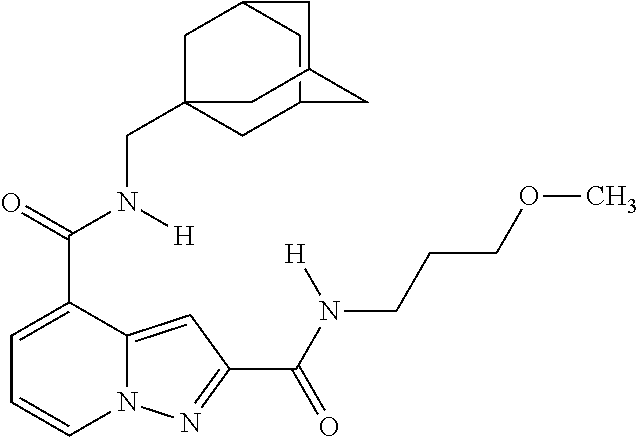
C1=C(C(=O)N([H])CC23CC4CC(C2)CC(C4)C3)C2=CC(C(N([H])CCCOC)=O)=NN2C=C1
